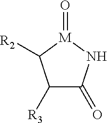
C1([R3])C(=O)N[M](=O)C1[R2]
